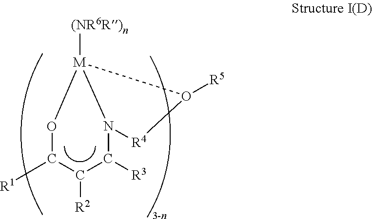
C1([R1])C([R2])C([R3])N2[R4]O([R5])[M]2([(NR6R)n])O1
